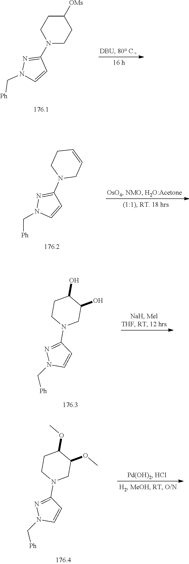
N1=C(N2CCC([OMs])CC2)C=CN1C[Ph].N1=C(N2CC=CCC2)C=CN1C[Ph].N1=C(N2CC(O)C(O)CC2)C=CN1C[Ph].C1=CN(C[Ph])N=C1N1CC(OC)C(OC)CC1
